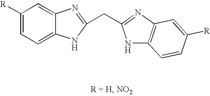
C1([R])=CC=C2C(=C1)N=C(CC1=NC3=C(N1)C=CC([R])=C3)N2
